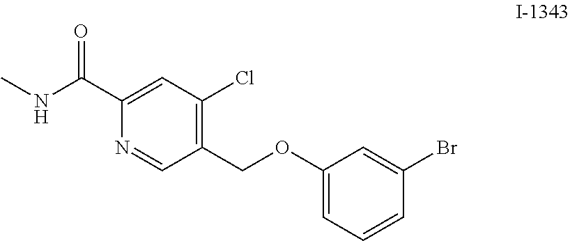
C1=C(C(NC)=O)N=CC(COC2=CC=CC(Br)=C2)=C1Cl
